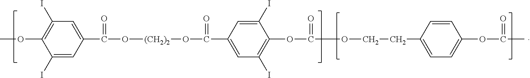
C1(I)=C(OC)C(I)=CC(C(=O)O[(CH2)2]OC(=O)C2=CC(I)=C(OC(=O)OCCC3=CC=C(OC(=O)C)C=C3)C(I)=C2)=C1
